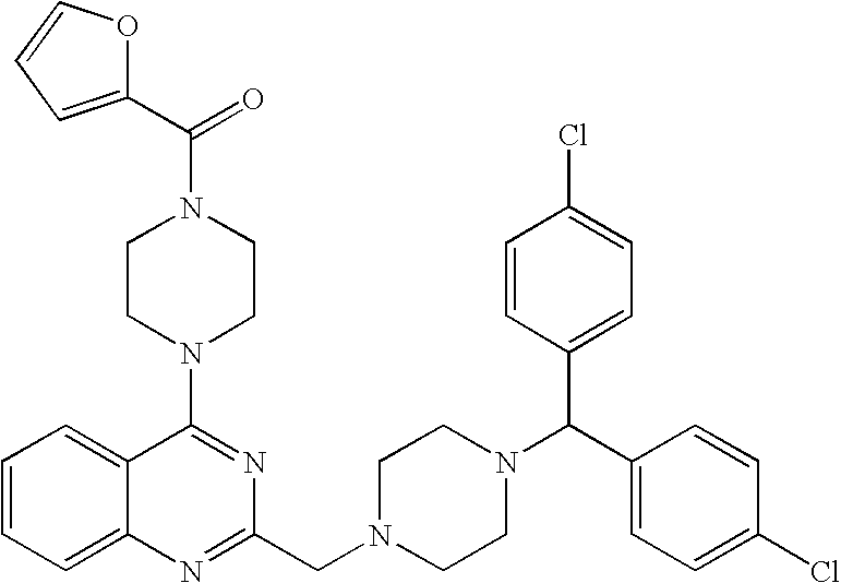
C1=CC=C2C(=C1)C(N1CCN(C(=O)C3=CC=CO3)CC1)=NC(CN1CCN(C(C3=CC=C(Cl)C=C3)C3=CC=C(Cl)C=C3)CC1)=N2
